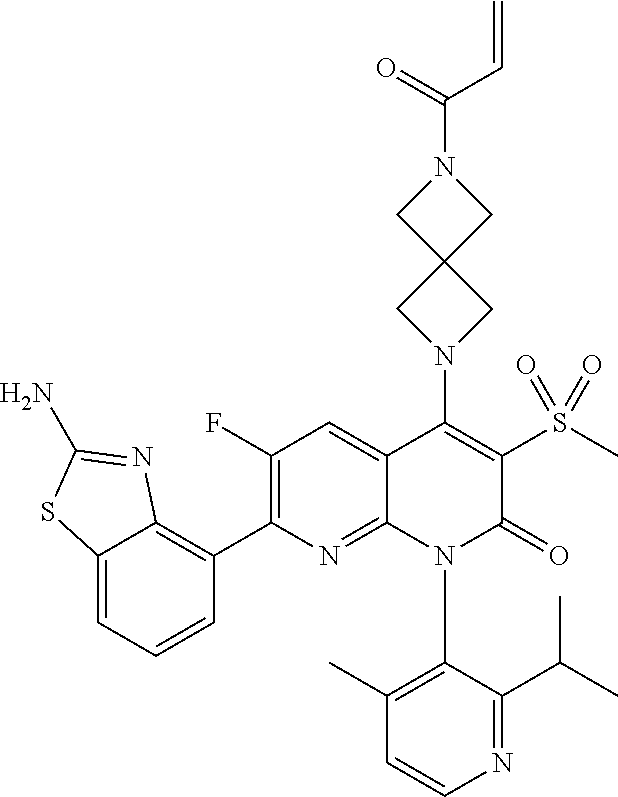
C1(N2C3=NC(C4=C5C(=CC=C4)SC(N)=N5)=C(F)C=C3C(N3CC4(C3)CN(C(C=C)=O)C4)=C(S(C)(=O)=O)C2=O)=C(C)C=CN=C1C(C)C
